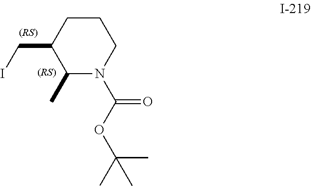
C1CC(CI)C(C)N(C(OC(C)(C)C)=O)C1
